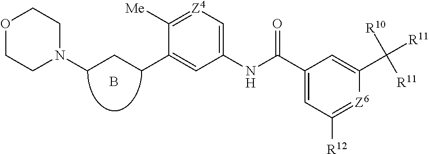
C(CCC1=CC(NC(C2=CC([R12])=[Z6]C(C([R11])([R10])[R11])=C2)=O)=C[Z4]=C1[Me])N1CCOCC1.B
